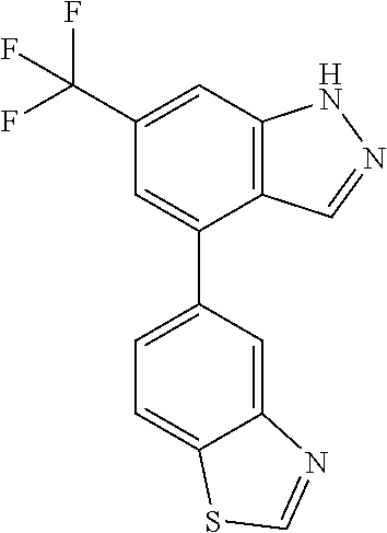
C12=C(C=C(C(F)(F)F)C=C1C1=CC=C3C(=C1)N=CS3)NN=C2
